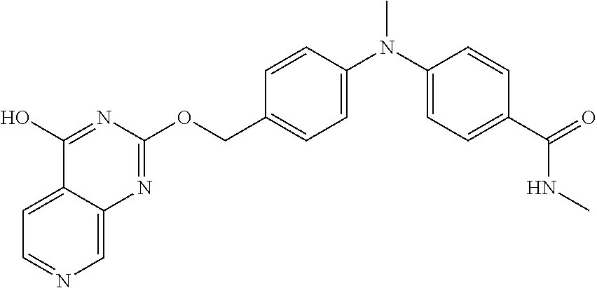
C1=C2C(=CN=C1)N=C(OCC1=CC=C(N(C3=CC=C(C(NC)=O)C=C3)C)C=C1)N=C2O
